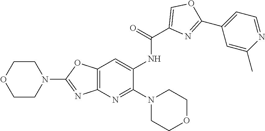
C12=C(N=C(N3CCOCC3)C(NC(C3=COC(C4=CC=NC(C)=C4)=N3)=O)=C1)N=C(N1CCOCC1)O2
